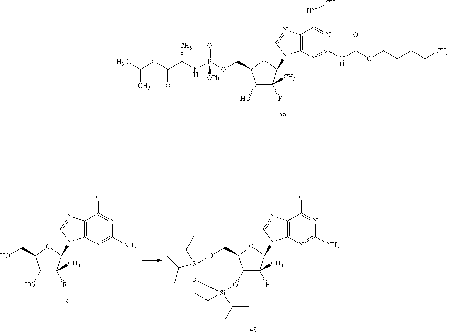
C12=C(N=C(NC(OCCCCC)=O)N=C1NC)N(C1C(C)(F)C(O)C(COP(NC(C(=O)OC(C)C)C)(=O)[OPh])O1)C=N2.C12=C(N=C(N)N=C1Cl)N(C1C(C)(F)C(O)C(CO)O1)C=N2.C12=C(N=C(N)N=C1Cl)N(C1C(C)(F)C3C(O1)CO[Si](C(C)C)(C(C)C)O[Si](C(C)C)(C(C)C)O3)C=N2
